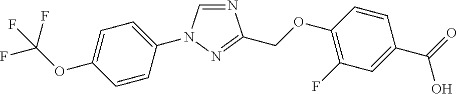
N1=CN(C2=CC=C(OC(F)(F)F)C=C2)N=C1COC1=C(F)C=C(C(=O)O)C=C1
